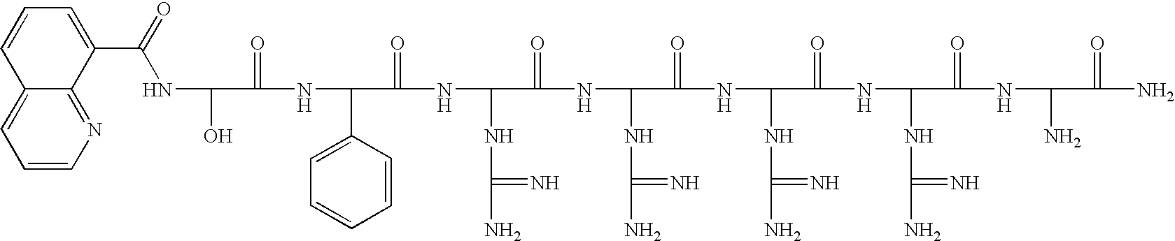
C(NC(O)C(=O)NC(C1=CC=CC=C1)C(=O)NC(NC(N)=N)C(=O)NC(NC(N)=N)C(=O)NC(NC(N)=N)C(=O)NC(NC(N)=N)C(=O)NC(N)C(=O)N)(C1=CC=CC2=CC=CN=C12)=O
